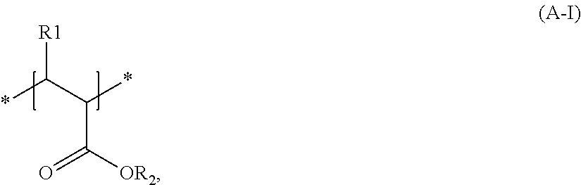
[R1]C(C(*)C([OR2])=O)*
